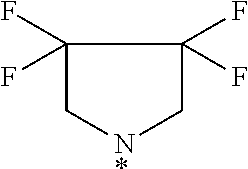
C1(F)(F)C[N*]CC1(F)F
